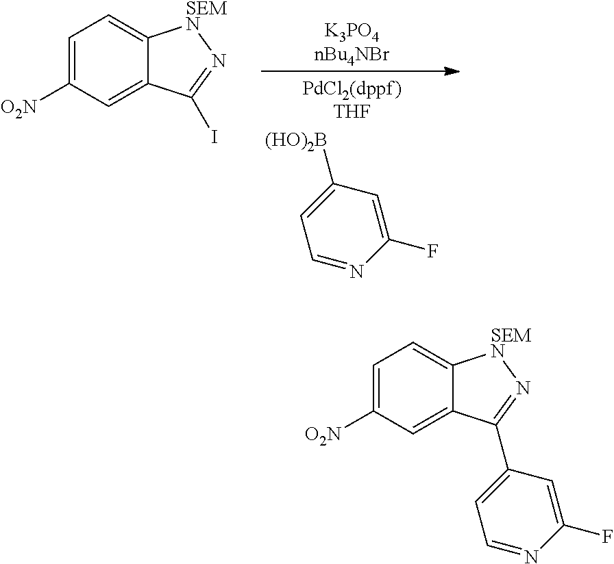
C1(F)=CC([(HO)2B])=CC=N1.C1=C([O2N])C=C2C(=C1)[SEMN]N=C2I.C1=C([O2N])C=C2C(=C1)[SEMN]N=C2C1=CC=NC(F)=C1
